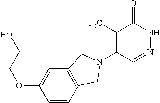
C1([F3C])=C(N2CC3=C(C=C(OCCO)C=C3)C2)C=NNC1=O
